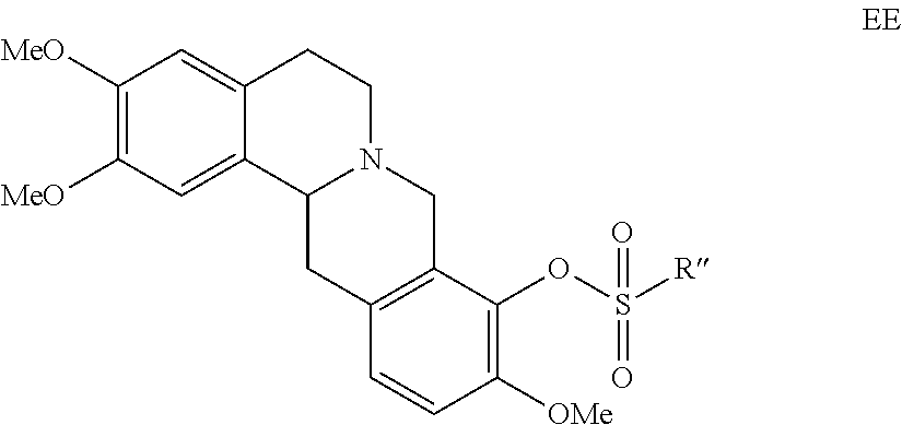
C1([MeO])=C([MeO])C=C2C(=C1)CCN1C2CC2=C(C1)C(OS([R])(=O)=O)=C([OMe])C=C2
